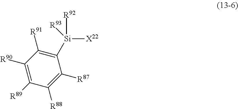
C1([R91])=C([Si]([X22])([R92])[R93])C([R87])=C([R88])C([R89])=C1[R90]
